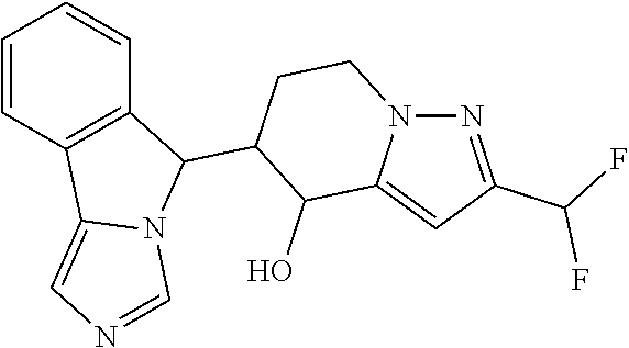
C1=CC2=C(C=C1)C(C1CCN3C(=CC(C(F)F)=N3)C1O)N1C2=CN=C1
